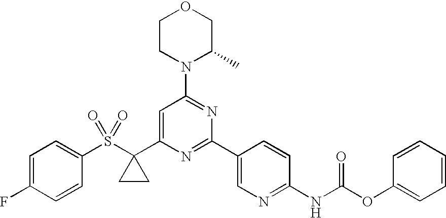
C1=C(C2(S(C3=CC=C(F)C=C3)(=O)=O)CC2)N=C(C2=CN=C(NC(OC3=CC=CC=C3)=O)C=C2)N=C1N1C(C)COCC1
